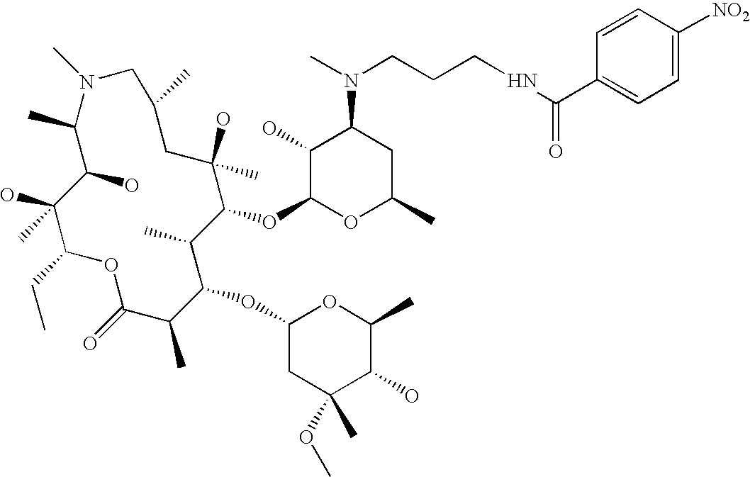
OC1C(C)N(C)CC(C)CC(O)(C)C(OC2OC(C)CC(N(C)CCCNC(C3=CC=C([NO2])C=C3)=O)C2O)C(C)C(OC2CC(C)(OC)C(O)C(C)O2)C(C)C(=O)OC(CC)C1(O)C
